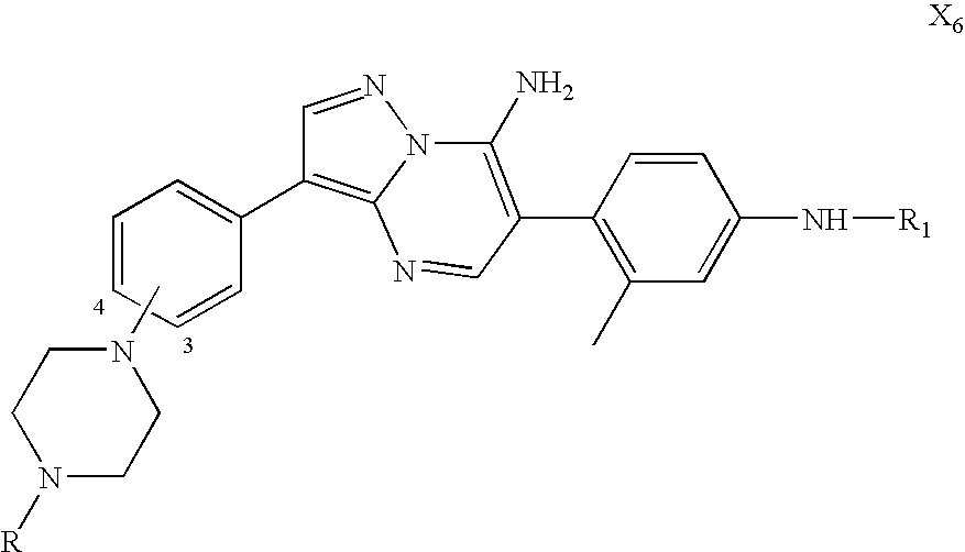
C1=CC=CC(C2=C3N(N=C2)C(N)=C(C2=C(C)C=C(N[R1])C=C2)C=N3)=C1.N1([R])CCN(C)CC1
